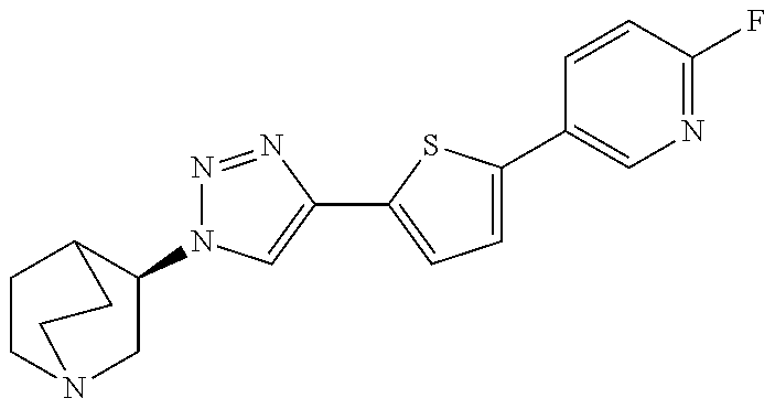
C1(N2N=NC(C3=CC=C(C4=CN=C(F)C=C4)S3)=C2)CN2CCC1CC2
